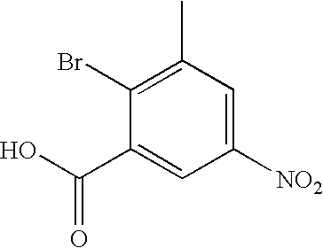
C1(C(O)=O)=CC([NO2])=CC(C)=C1Br
